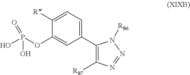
C1=C([Rw])C(OP(O)(O)=O)=CC(C2=C([R87])N=NN2[R86])=C1
